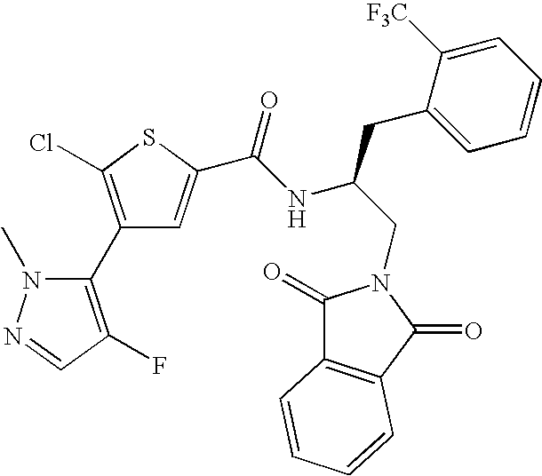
C1(C2=C(F)C=NN2C)=C(Cl)SC(C(NC(CN2C(=O)C3=C(C2=O)C=CC=C3)CC2=CC=CC=C2[F3C])=O)=C1
